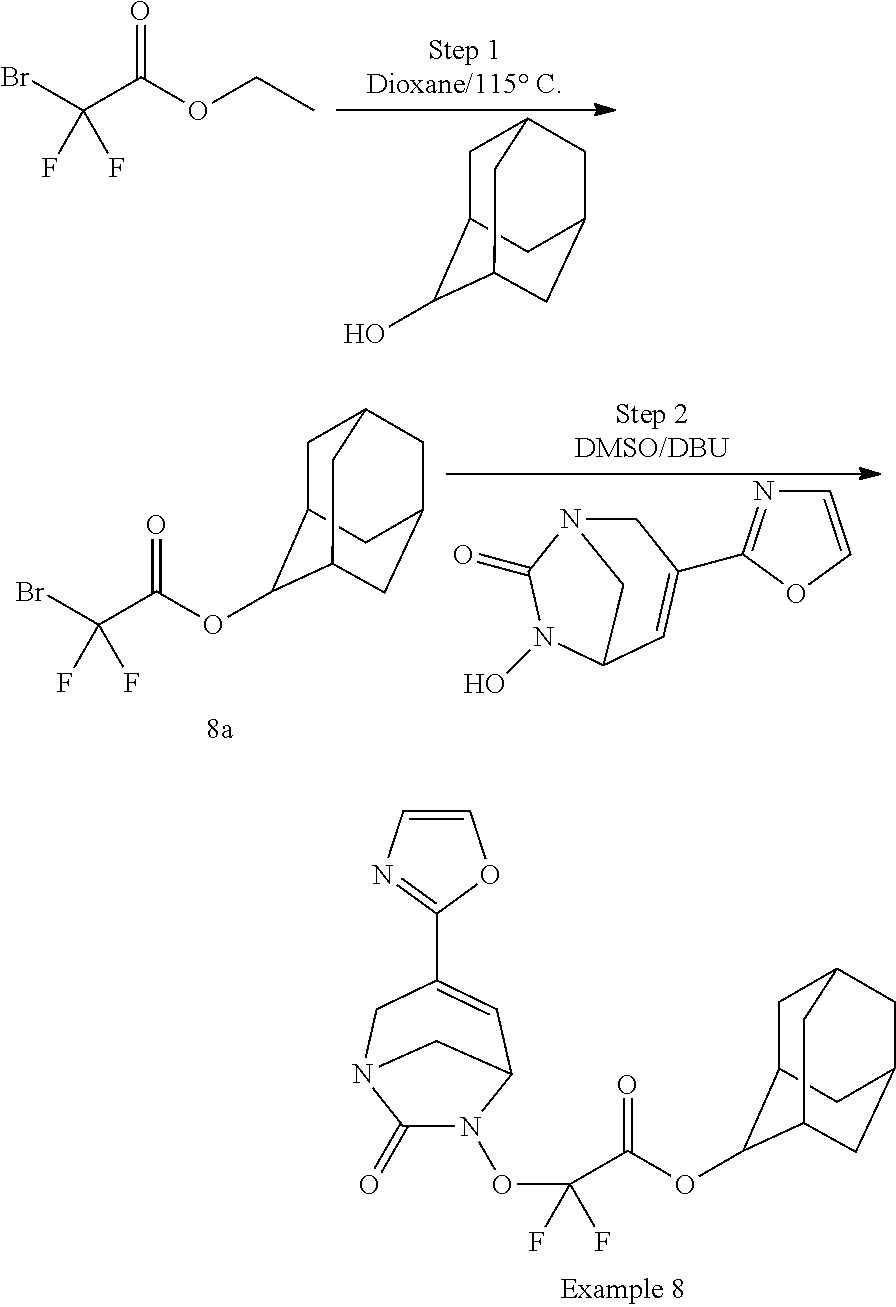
BrC(C(OCC)=O)(F)F.OC1C2CC3CC(CC1C3)C2.C1N2C(=O)N(O)C(C=C1C1=NC=CO1)C2.BrC(C(=O)OC1C2CC3CC(CC1C3)C2)(F)F.C1(=O)N(OC(C(OC2C3CC4CC(CC2C4)C3)=O)(F)F)C2C=C(C3=NC=CO3)CN1C2
